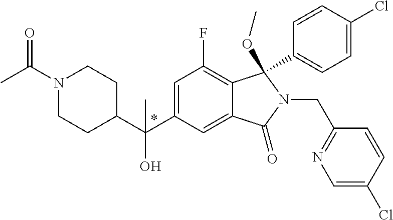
C1=C(C(C2CCN(C(C)=O)CC2)(O)C)C=C2C(=C1F)C(C1=CC=C(Cl)C=C1)(OC)N(CC1=NC=C(Cl)C=C1)C2=O
